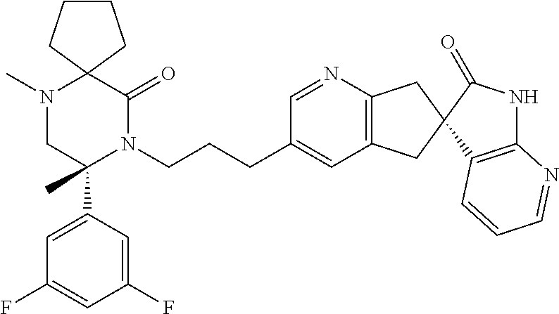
C12(N(C)CC(C3=CC(F)=CC(F)=C3)(C)N(CCCC3=CC4=C(N=C3)CC3(C4)C4=C(NC3=O)N=CC=C4)C1=O)CCCC2
